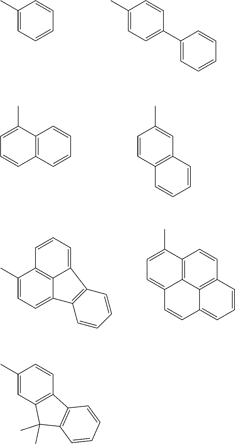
C1(C)=CC=CC=C1.C1(C)=CC=C(C2=CC=CC=C2)C=C1.C1=C(C)C2=C(C=C1)C=CC=C2.C1=CC(C)=CC2=C1C=CC=C2.C1(C)=CC=C2C3=C1C=CC=C3C1=C2C=CC=C1.C1=C(C)C2=C3C(=C1)C=CC1=CC=CC(=C31)C=C2.C1(C)=CC2=C(C=C1)C1=C(C2(C)C)C=CC=C1
